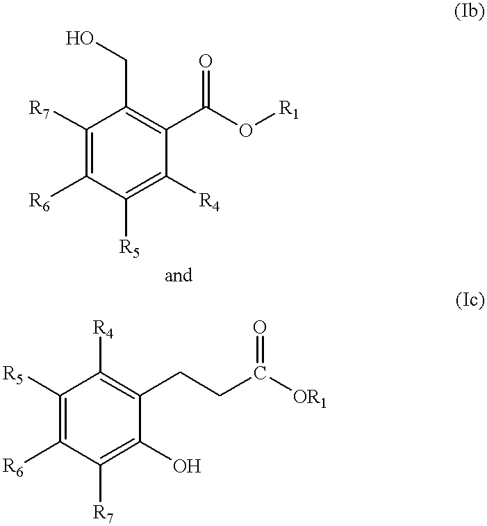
C1([R7])=C([R6])C([R5])=C([R4])C(C(O[R1])=O)=C1CO.C1([R5])=C([R6])C([R7])=C(O)C(CCC([OR1])=O)=C1[R4]
